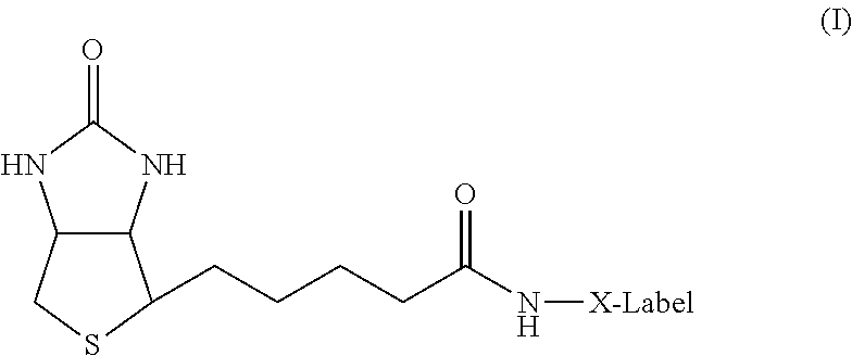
C12C(NC(=O)N1)C(CCCCC(N[X-Label])=O)SC2
